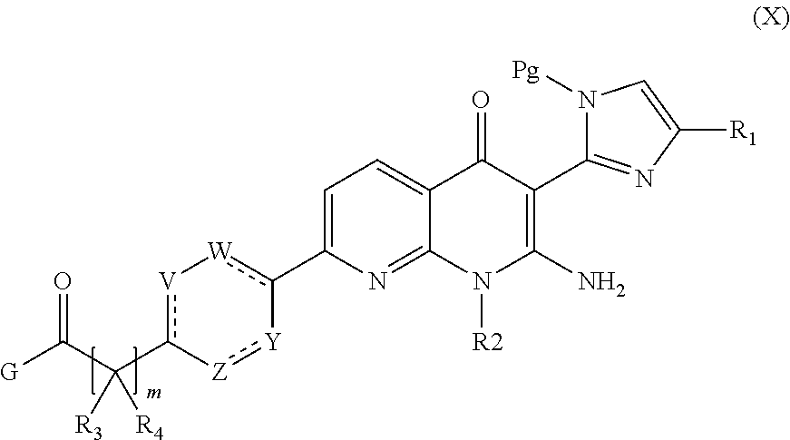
C1=C(c2[W][V]c(C(C([G])=O)([R3])[R4])-[Z]:[Y]-2)N=C2C(=C1)C(=O)C(C1=NC([R1])=CN1[Pg])=C(N)N2[R2]
